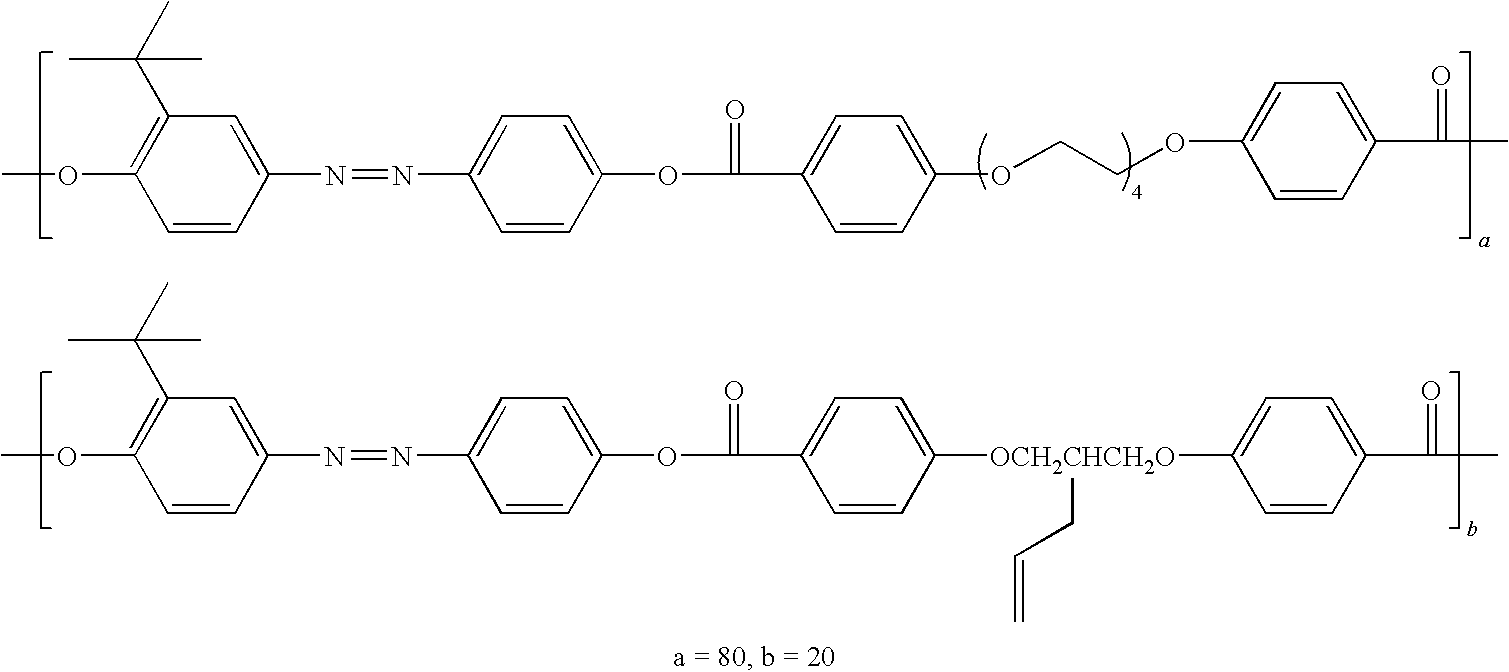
O(C1=C(C(C)(C)C)C=C(N=NC2=CC=C(OC(C3=CC=C(OCCOC4=CC=C(C(C)=O)C=C4)C=C3)=O)C=C2)C=C1)C.O(C1=C(C(C)(C)C)C=C(N=NC2=CC=C(OC(C3=CC=C([OCH2CHCH2O](C4=CC=C(C(C)=O)C=C4)CC=C)C=C3)=O)C=C2)C=C1)C
